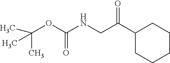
C(OC(NCC(C1CCCCC1)=O)=O)(C)(C)C
